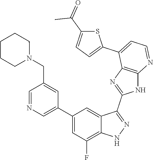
C1=NC=C(C2=CC(F)=C3C(=C2)C(C2=NC4=C(N2)N=CC=C4C2=CC=C(C(=O)C)S2)=NN3)C=C1CN1CCCCC1
